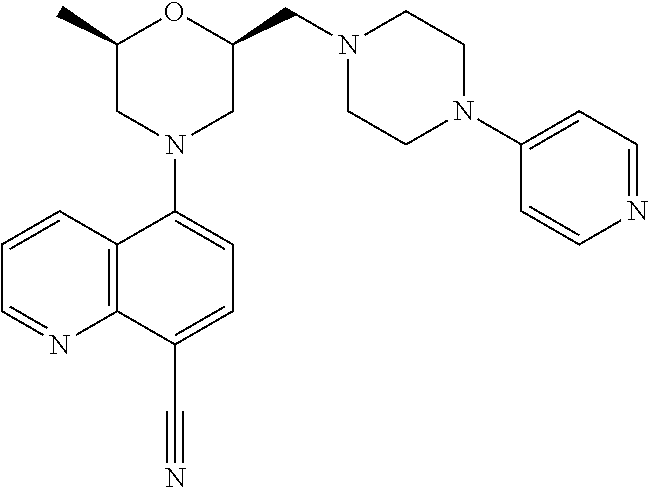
C1(C)CN(C2=CC=C(C#N)C3=C2C=CC=N3)CC(CN2CCN(C3=CC=NC=C3)CC2)O1
